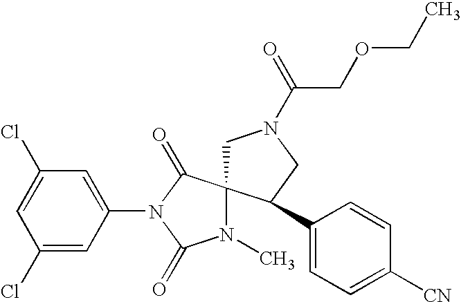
C1=C(Cl)C=C(N2C(=O)N(C)C3(C2=O)CN(C(=O)COCC)CC3C2=CC=C([CN])C=C2)C=C1Cl
